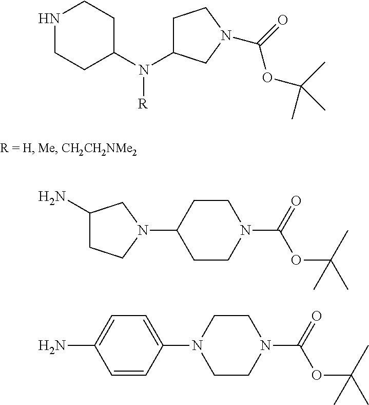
N1CCC(N(C2CCN(C(OC(C)(C)C)=O)C2)[R])CC1.C1(N)CCN(C2CCN(C(OC(C)(C)C)=O)CC2)C1.C1(N2CCN(C(OC(C)(C)C)=O)CC2)=CC=C(N)C=C1
